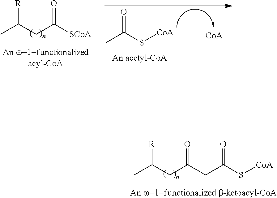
C(C(CC(S[CoA])=O)=O)C(C)[R].C(C([SCoA])=O)C(C)[R].CC(S[CoA])=O
